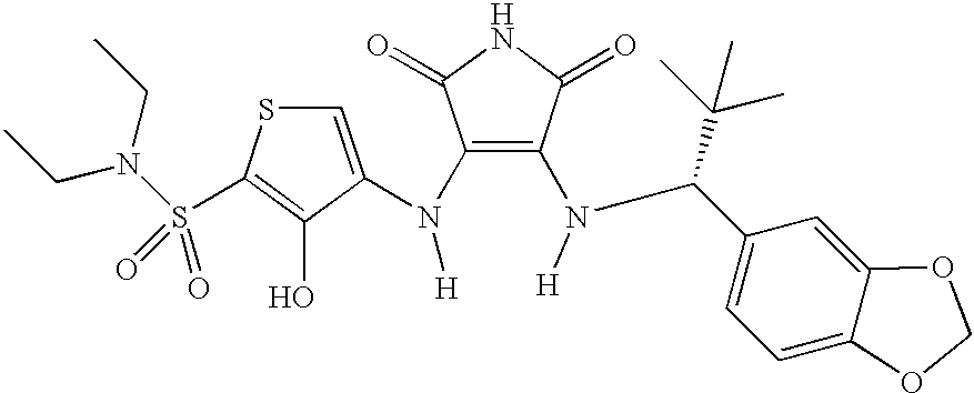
C(C1=CC=C2C(=C1)OCO2)(C(C)(C)C)N(C1=C(N([H])C2=CSC(S(N(CC)CC)(=O)=O)=C2O)C(=O)NC1=O)[H]
